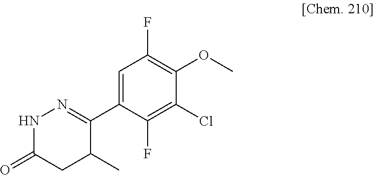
N1N=C(C2=CC(F)=C(OC)C(Cl)=C2F)C(C)CC1=O
